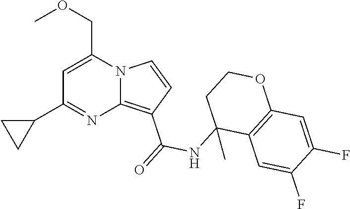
C1=C(COC)N2C(=C(C(=O)NC3(C)C4=C(OCC3)C=C(F)C(F)=C4)C=C2)N=C1C1CC1
